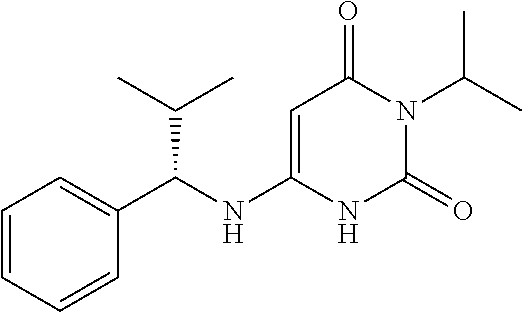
C1=CC=CC(C(NC2=CC(=O)N(C(C)C)C(=O)N2)C(C)C)=C1
